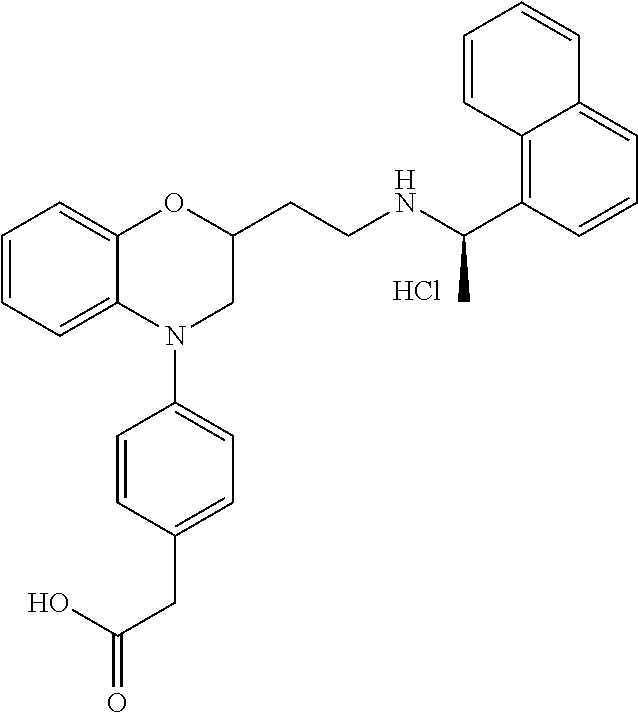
Cl.C1=CC=C2C(=C1)OC(CCNC(C1=C3C(=CC=C1)C=CC=C3)C)CN2C1=CC=C(CC(=O)O)C=C1
